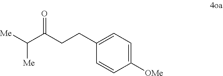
C1(CCC(C([Me])[Me])=O)=CC=C([OMe])C=C1
